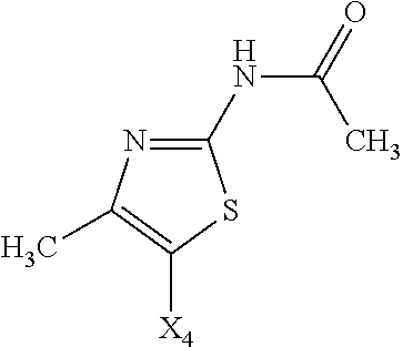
C1(NC(=O)C)=NC(C)=C([X4])S1
